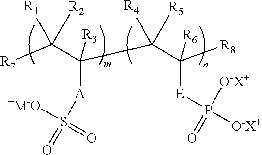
[R7]C(C(C(C([R8])([R6])[E]P([O-X+])([O-X+])=O)([R4])[R5])([R3])[A]S(=O)([+M-O])=O)([R1])[R2]
